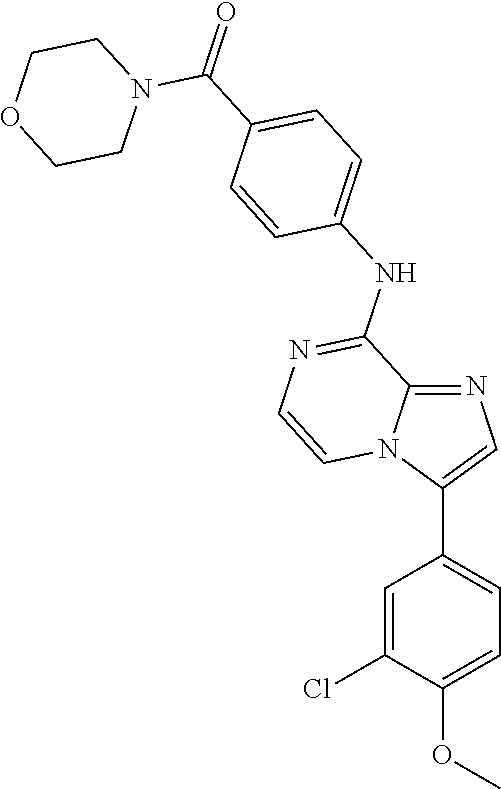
C1=C(Cl)C(OC)=CC=C1C1=CN=C2N1C=CN=C2NC1=CC=C(C(=O)N2CCOCC2)C=C1
